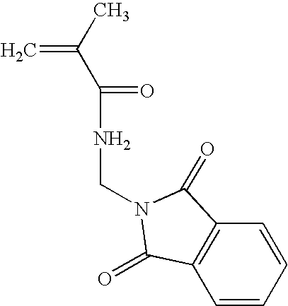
CC(C(=O)NCN1C(=O)C2=C(C=CC=C2)C1=O)=C
